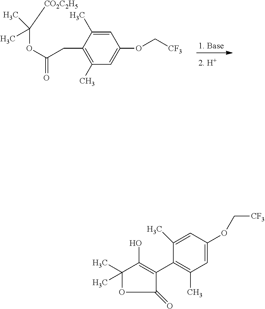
C(C1=C(C)C=C(OC[CF3])C=C1C)C(OC(C)(C)[CO2C2H5])=O.C1(C)=CC(OC[CF3])=CC(C)=C1C1=C(O)C(C)(C)OC1=O
